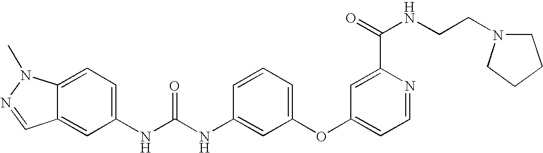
C12=CC=C(NC(NC3=CC(OC4=CC=NC(C(=O)NCCN5CCCC5)=C4)=CC=C3)=O)C=C1C=NN2C
